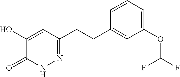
C1(OC(F)F)=CC=CC(CCC2=NNC(=O)C(O)=C2)=C1
